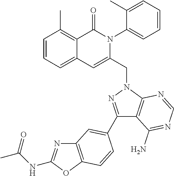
C1=CC=C2C(=C1C)C(=O)N(C1=CC=CC=C1C)C(CN1C3=C(C(C4=CC5=C(OC(NC(C)=O)=N5)C=C4)=N1)C(N)=NC=N3)=C2
